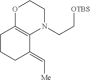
C([OTBS])CN1CCOC2=C1C(=C[Me])CCC2
